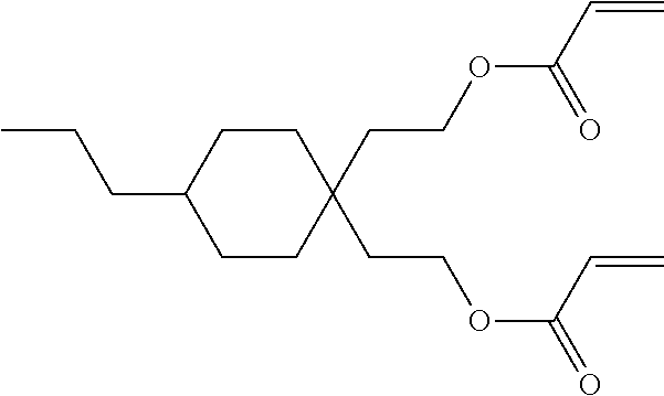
C(C1CCC(CCOC(C=C)=O)(CCOC(=O)C=C)CC1)CC
